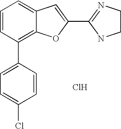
C1(C2=NCCN2)=CC2=CC=CC(C3=CC=C(Cl)C=C3)=C2O1.Cl
